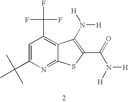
C1=C(C(C)(C)C)N=C2C(=C1C(F)(F)F)C(N([H])[H])=C(C(=O)N([H])[H])S2
